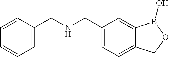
C(C1=CC=CC=C1)NCC1=CC=C2C(=C1)B(O)OC2
